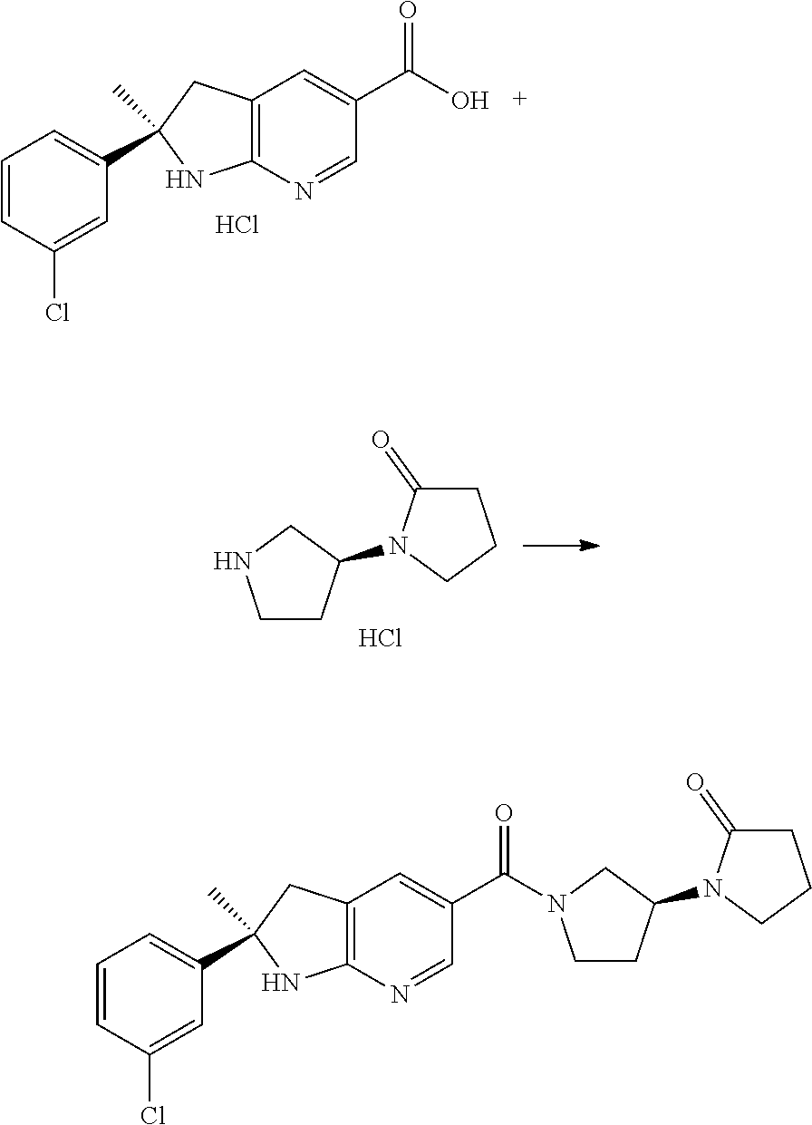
C1=CC(Cl)=CC(C2(C)CC3=C(N=CC(C(O)=O)=C3)N2)=C1.Cl.C1CC(N2C(=O)CCC2)CN1.Cl.C1=CC(Cl)=CC(C2(C)CC3=C(N=CC(C(=O)N4CCC(N5C(=O)CCC5)C4)=C3)N2)=C1
